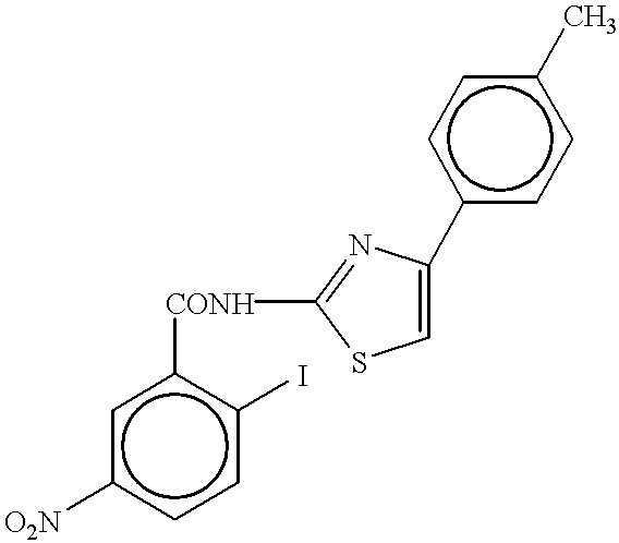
c1c([CONH]C2=NC(c3ccc(C)cc3)=CS2)c(I)ccc1[O2N]
